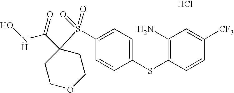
C1COCCC1(C(=O)NO)S(C1=CC=C(SC2=C(N)C=C([CF3])C=C2)C=C1)(=O)=O.Cl
